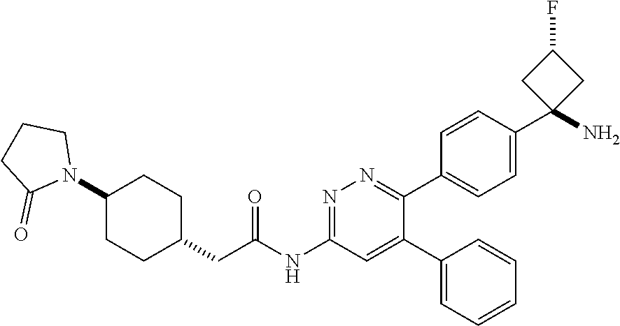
N1=C(NC(CC2CCC(N3CCCC3=O)CC2)=O)C=C(C2=CC=CC=C2)C(C2=CC=C(C3(N)CC(F)C3)C=C2)=N1
